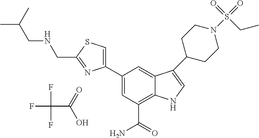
FC(F)(F)C(=O)O.C1=C(C2=CSC(CNCC(C)C)=N2)C=C2C(=C1C(=O)N)NC=C2C1CCN(S(=O)(=O)CC)CC1
